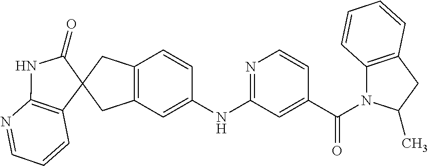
C12=C(C=C(NC3=NC=CC(C(=O)N4C5=C(C=CC=C5)CC4C)=C3)C=C1)CC1(C2)C2=C(N=CC=C2)NC1=O
